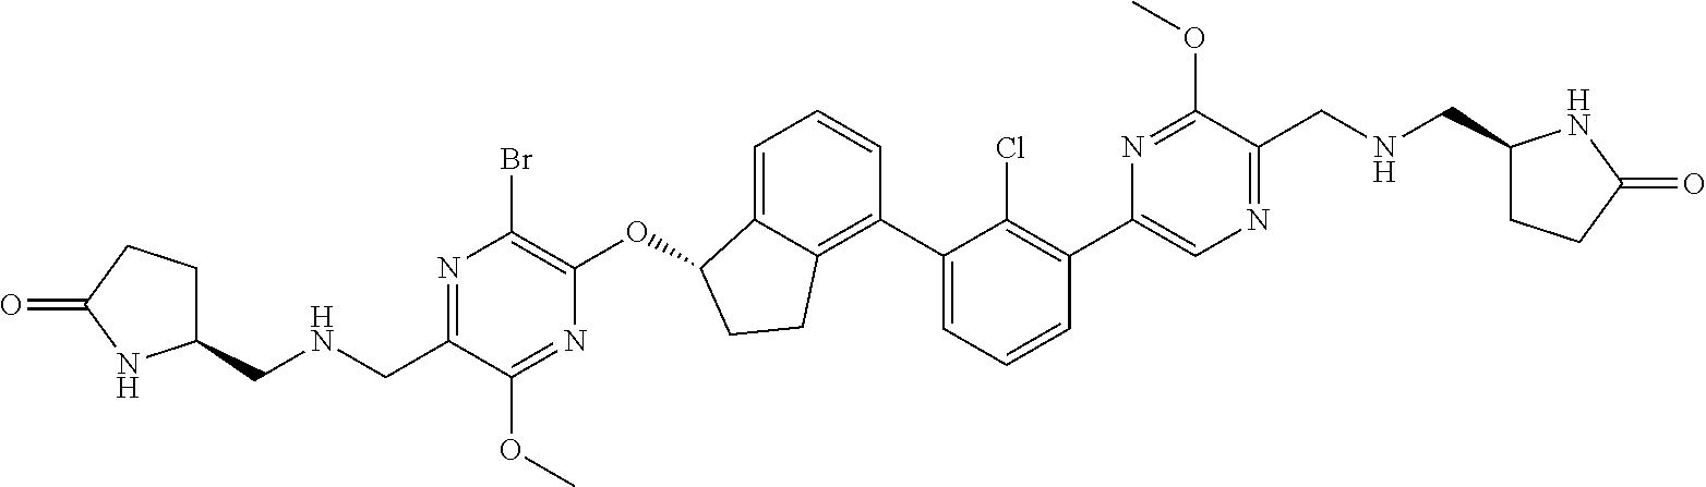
C(C1=NC(Br)=C(OC2C3=CC=CC(C4=CC=CC(C5=CN=C(CNCC6CCC(=O)N6)C(OC)=N5)=C4Cl)=C3CC2)N=C1OC)NCC1CCC(=O)N1
